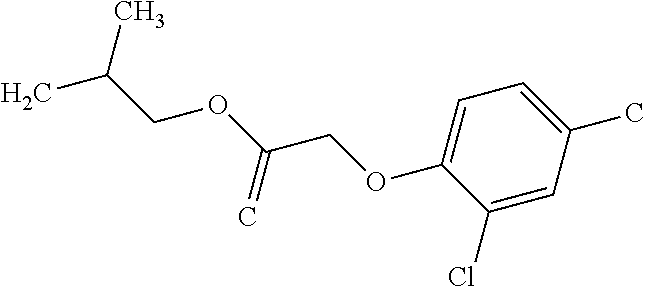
C1=C(OCC(OCC(C)C)=C)C(Cl)=CC(C)=C1
